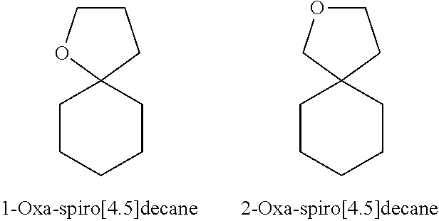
C1CCCCC12CCCO2.C1CCCCC12CCOC2
